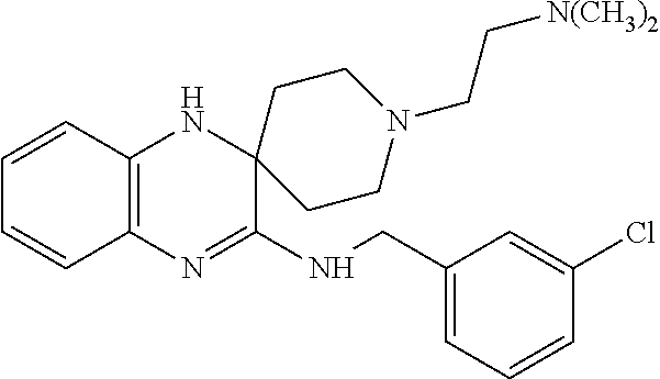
C12=C(N=C(NCC3=CC=CC(Cl)=C3)C3(N1)CCN(CC[N(CH3)2])CC3)C=CC=C2
